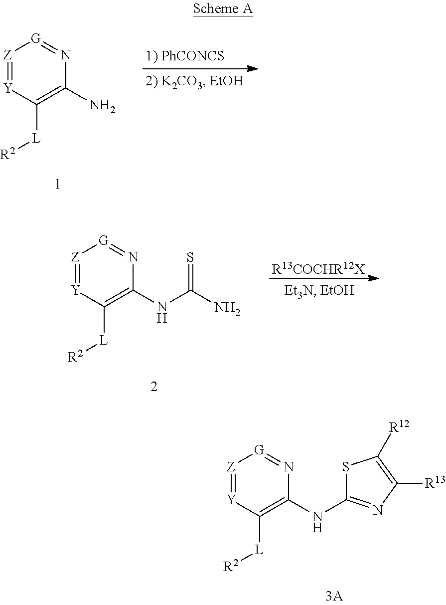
[Z]1=[Y]C([L][R2])=C(N)N=[G]1.[R13COCHR12X].[Z]1=[Y]C([L][R2])=C(NC(N)=S)N=[G]1.[Z]1=[Y]C([L][R2])=C(NC2=NC([R13])=C([R12])S2)N=[G]1
